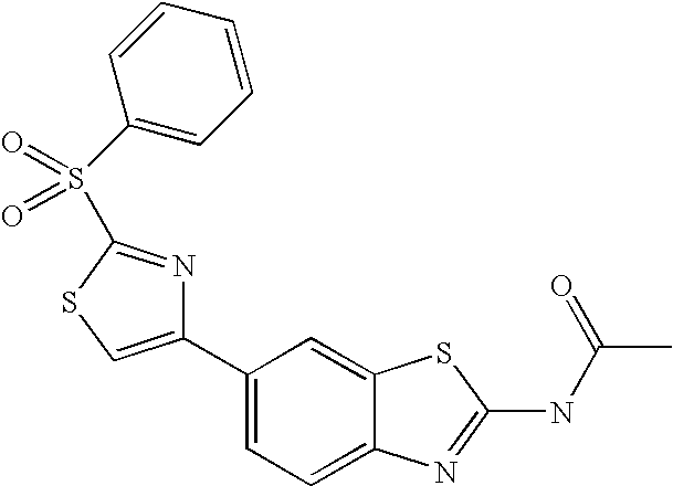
C1(C2=CC=C3C(=C2)SC(NC(C)=O)=N3)=CSC(S(C2=CC=CC=C2)(=O)=O)=N1
